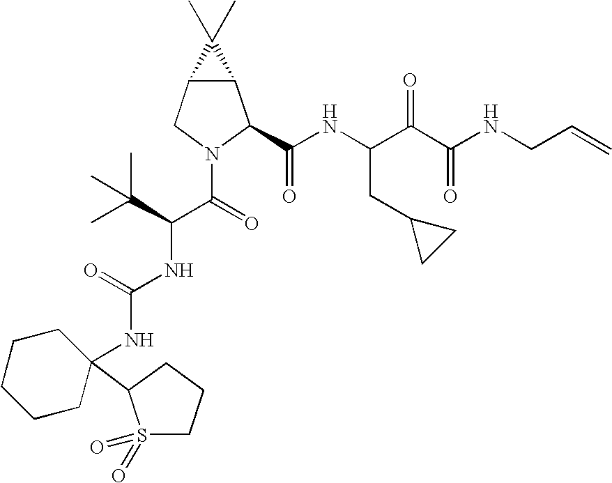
C12C(CN(C(C(NC(=O)NC3(C4S(=O)(=O)CCC4)CCCCC3)C(C)(C)C)=O)C1C(NC(C(C(NCC=C)=O)=O)CC1CC1)=O)C2(C)C
